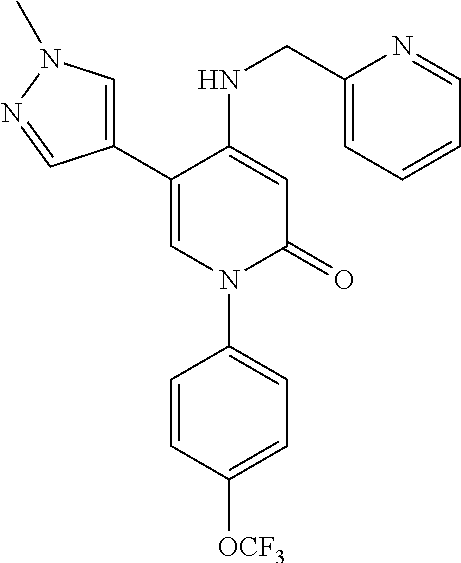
C1=C(NCC2=CC=CC=N2)C(C2=CN(C)N=C2)=CN(C2=CC=C([OCF3])C=C2)C1=O
